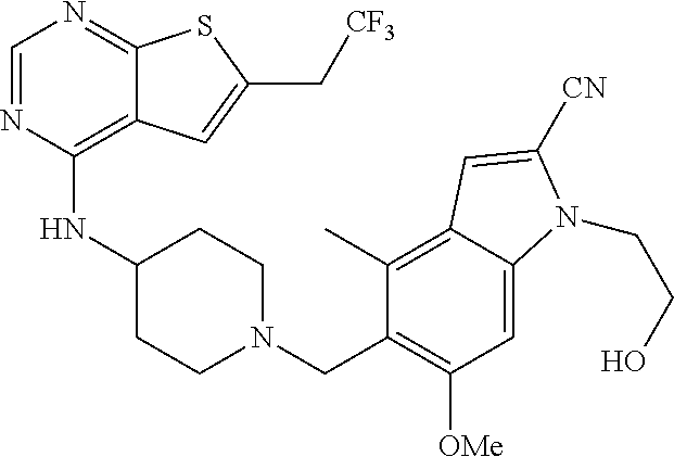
C1=NC(NC2CCN(CC3=C([OMe])C=C4C(=C3C)C=C([CN])N4CCO)CC2)=C2C(=N1)SC(C[CF3])=C2
